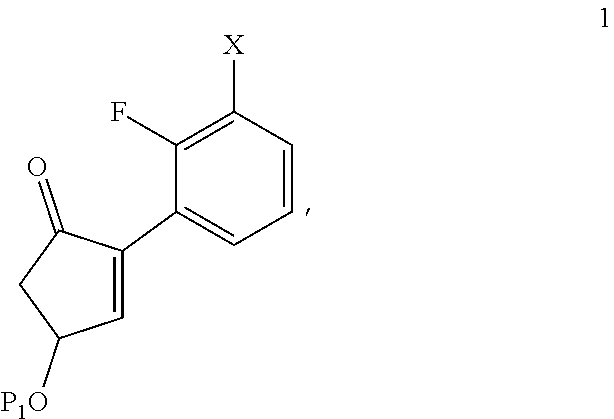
C1=CC([X])=C(F)C(C2=CC([P1O])CC2=O)=C1
